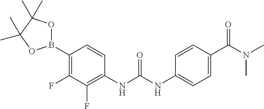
C1(F)=C(B2OC(C)(C)C(C)(C)O2)C=CC(NC(NC2=CC=C(C(=O)N(C)C)C=C2)=O)=C1F
